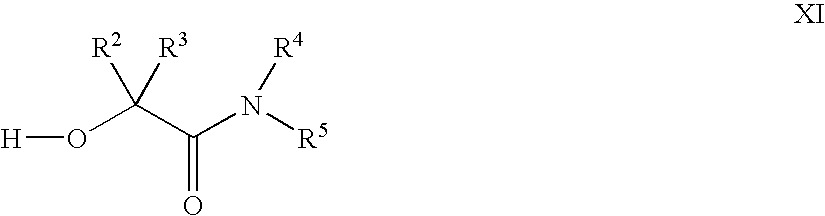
[H]OC(C(=O)N([R5])[R4])([R3])[R2]
